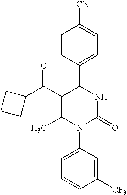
C1=CC(C2C(C(C3CCC3)=O)=C(C)N(C3=CC=CC([CF3])=C3)C(=O)N2)=CC=C1[CN]
